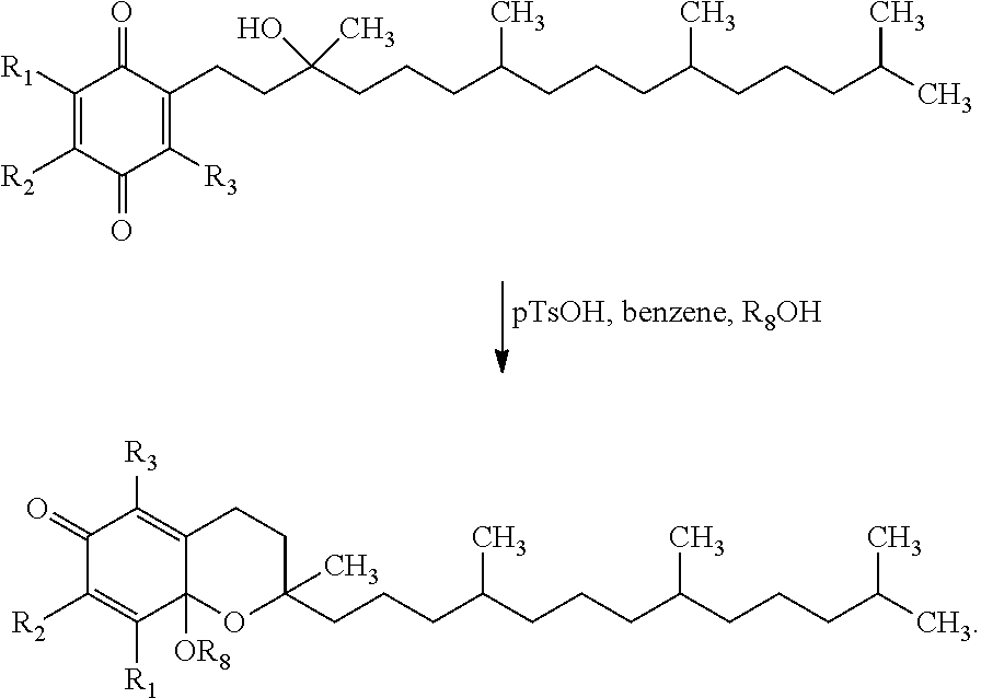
C1([R1])=C([R2])C(=O)C([R3])=C(CCC(CCCC(CCCC(CCCC(C)C)C)C)(O)C)C1=O.C1(CCCC(CCCC(CCCC(C)C)C)C)(C)CCC2=C([R3])C(=O)C([R2])=C([R1])C2([OR8])O1
